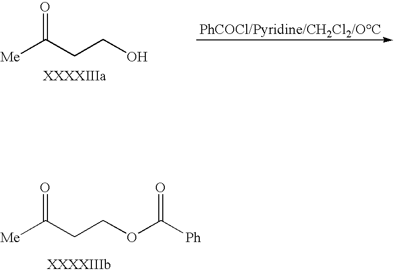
[Me]C(CCO)=O.[Me]C(CCOC([Ph])=O)=O
